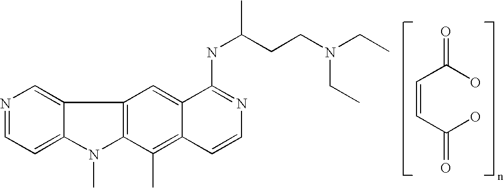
N1=CC=C2C(=C1)C1=C(N2C)C(C)=C2C(=C1)C(NC(CCN(CC)CC)C)=NC=C2.C(=CC(O)=O)C(O)=O
